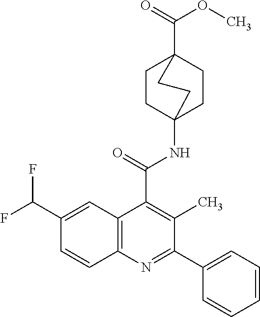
C1CC2(NC(=O)C3=C(C)C(C4=CC=CC=C4)=NC4=C3C=C(C(F)F)C=C4)CCC1(C(=O)OC)CC2
